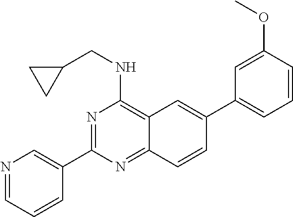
N1=C(C2=CN=CC=C2)N=C2C(=C1NCC1CC1)C=C(C1=CC=CC(OC)=C1)C=C2
